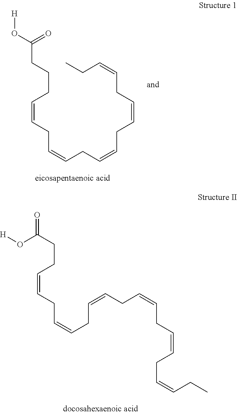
[H]OC(CCCC=CCC=CCC=CCC=CCC=CCC)=O.O=C(CCC=CCC=CCC=CCC=CCC=CCC=CCC)O[H]
